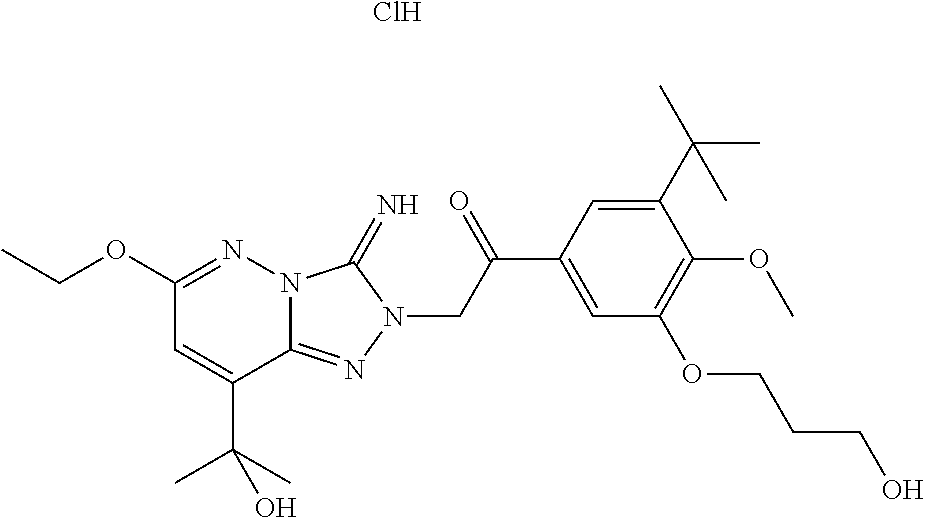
N12C(=NN(CC(C3=CC(OCCCO)=C(OC)C(C(C)(C)C)=C3)=O)C1=N)C(C(C)(C)O)=CC(OCC)=N2.Cl
